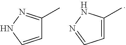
C1(C)=NNC=C1.C1(C)=CC=NN1
